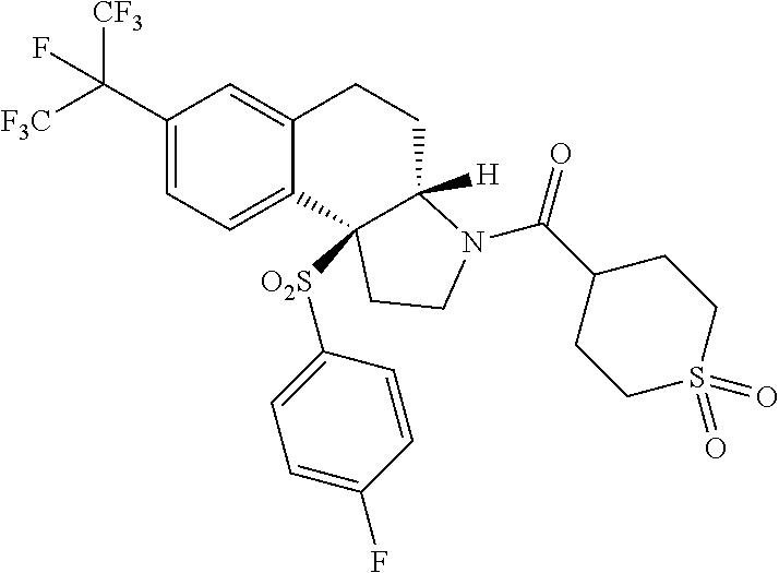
C1(C([F3C])([CF3])F)=CC=C2C(=C1)CCC1([H])C2([O2S]C2=CC=C(F)C=C2)CCN1C(C1CCS(=O)(=O)CC1)=O
